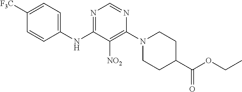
N1=C(NC2=CC=C([F3C])C=C2)C([NO2])=C(N2CCC(C(OCC)=O)CC2)N=C1
